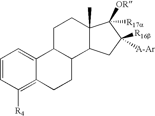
C1=CC([R4])=C2C(=C1)C1C(CC2)C2C(C)(CC1)C([OR])([R17a])C([A-Ar])([R16b])C2
